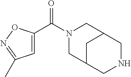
C1=C(C(N2CC3CC(C2)CNC3)=O)ON=C1C
